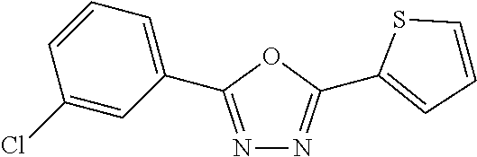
N1=C(C2=CC=CC(Cl)=C2)OC(C2=CC=CS2)=N1
